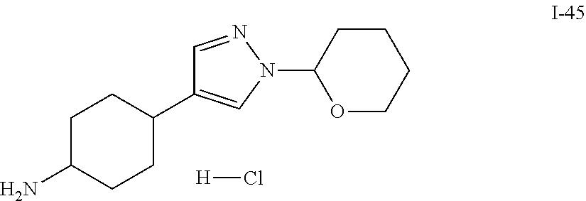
C1C(N)CCC(C2=CN(C3OCCCC3)N=C2)C1.[H]Cl
